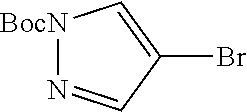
[BocN]1N=CC(Br)=C1
